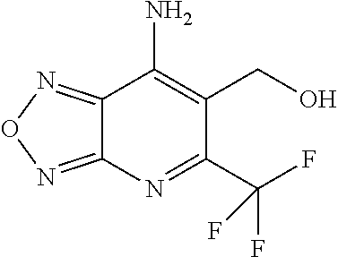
C12=NON=C1N=C(C(F)(F)F)C(CO)=C2N
